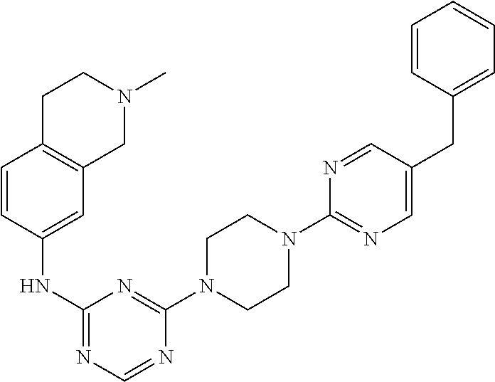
C1(N2CCN(C3=NC(NC4=CC5=C(C=C4)CCN(C)C5)=NC=N3)CC2)=NC=C(CC2=CC=CC=C2)C=N1
